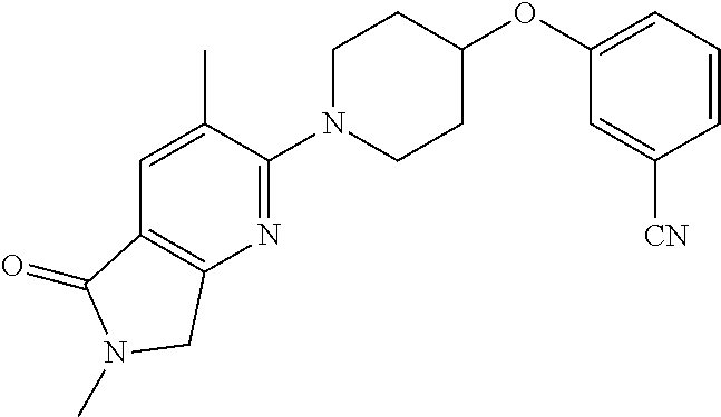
C1N(C2=NC3=C(C=C2C)C(=O)N(C)C3)CCC(OC2=CC=CC([CN])=C2)C1
